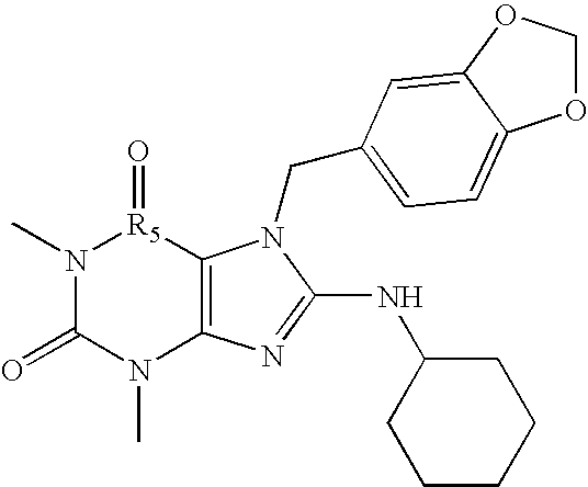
N1(C)C(=O)N(C)C2=C([R5]1=O)N(CC1=CC=C3OCOC3=C1)C(NC1CCCCC1)=N2
